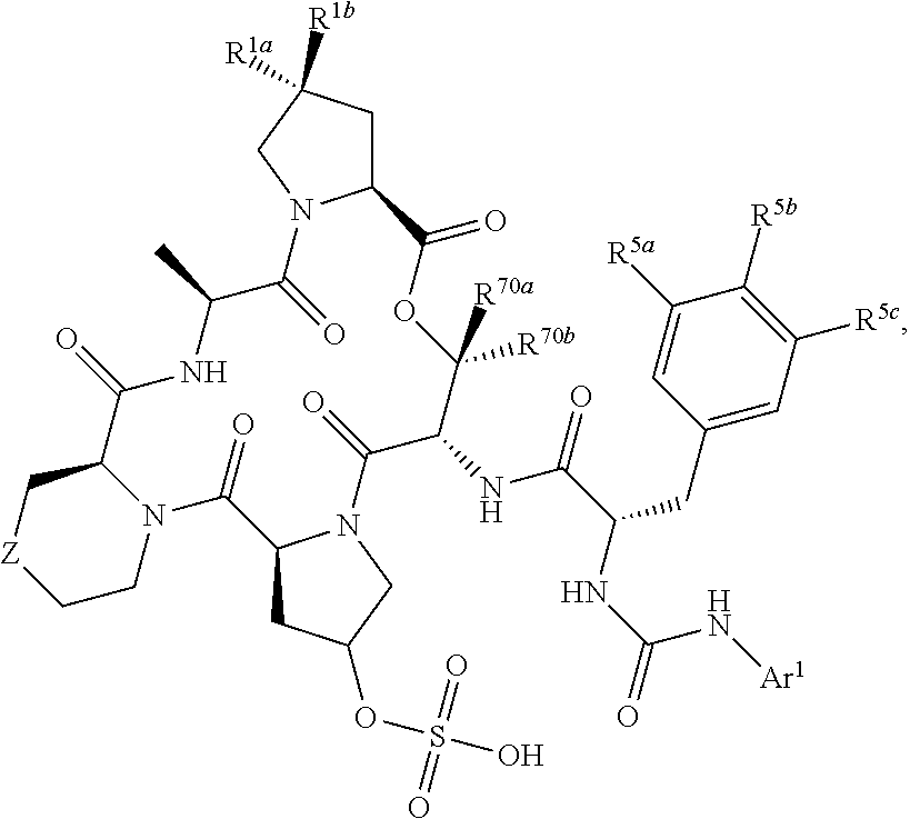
C12CC([R1a])([R1b])CN1C(=O)C(C)NC(=O)C1C[Z]CCN1C(=O)C1CC(OS(O)(=O)=O)CN1C(=O)C(NC(C(NC(=O)N[Ar1])CC1=CC([R5c])=C([R5b])C([R5a])=C1)=O)C([R70b])([R70a])OC2=O
